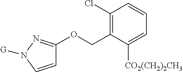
C1=CN([G])N=C1OCC1=C(Cl)C=CC=C1[CO2(CH2)2CH3]
